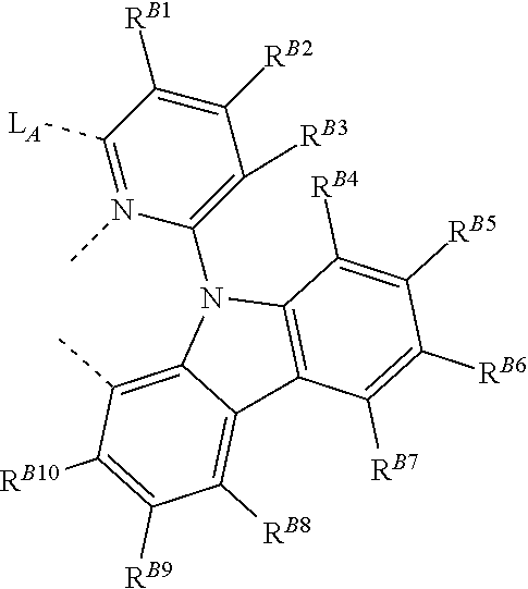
CC1=C2C(=C([RB8])C([RB9])=C1[RB10])C1=C(C([RB4])=C([RB5])C([RB6])=C1[RB7])N2C1=C([RB3])C([RB2])=C([RB1])C([LA])=N1C
